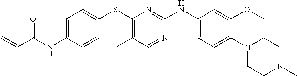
C1=C(NC(C=C)=O)C=CC(SC2=C(C)C=NC(NC3=CC=C(N4CCN(C)CC4)C(OC)=C3)=N2)=C1
